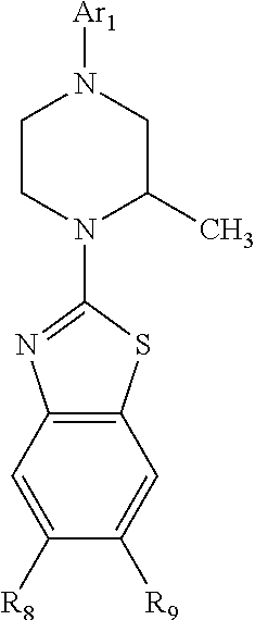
C1CN(C2=NC3=C(C=C([R9])C([R8])=C3)S2)C(C)CN1[Ar1]
